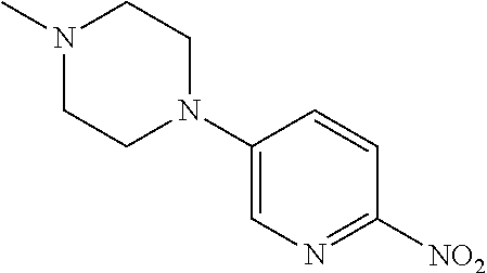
[NO2]C1=NC=C(N2CCN(C)CC2)C=C1
